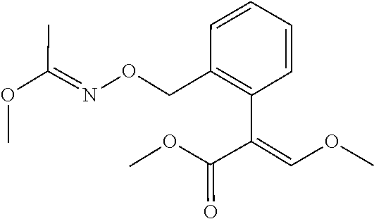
O(C)C=C(C(OC)=O)C1=C(CON=C(C)OC)C=CC=C1
